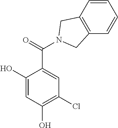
C1(O)=CC(O)=C(Cl)C=C1C(=O)N1CC2=C(C=CC=C2)C1
